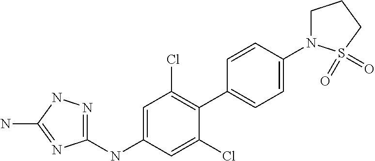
C1(NC2=CC(Cl)=C(C3=CC=C(N4CCCS4(=O)=O)C=C3)C(Cl)=C2)=NNC(N)=N1
